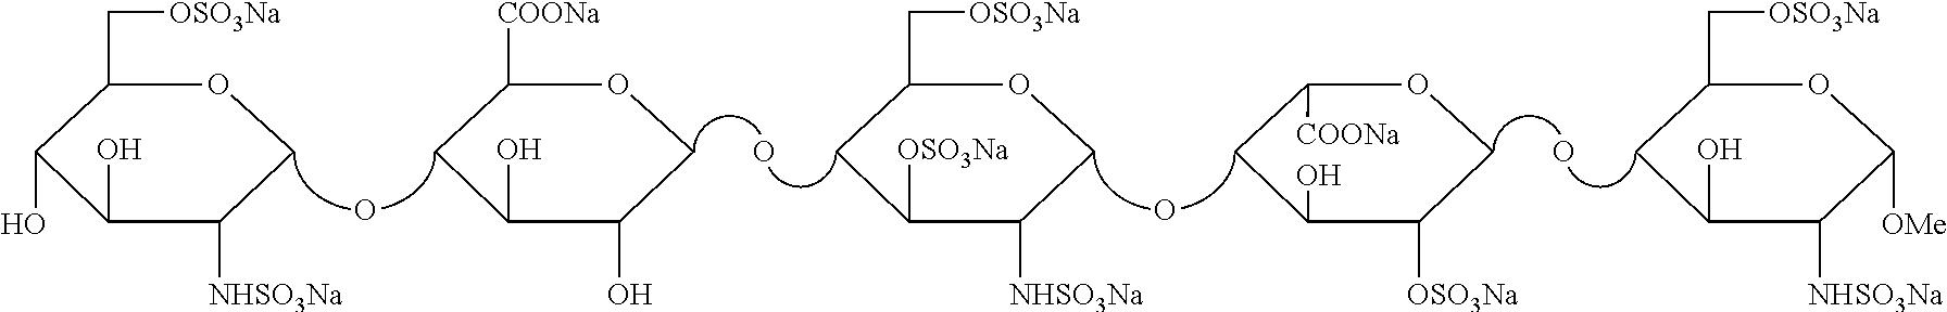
O.O.O.O.C1(C[OSO3Na])C(O)C(O)C([NHSO3Na])CO1.C1([COONa])CC(O)C(O)CO1.C1(C[OSO3Na])CC([OSO3Na])C([NHSO3Na])CO1.C1([COONa])CC(O)C([OSO3Na])CO1.C1(C[OSO3Na])CC(O)C([NHSO3Na])C([OMe])O1
